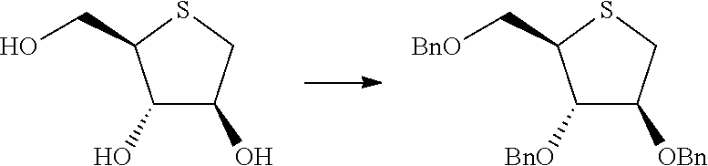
C1(O)C(O)CSC1CO.C1([BnO])C([OBn])CSC1C[BnO]
